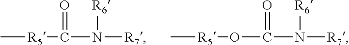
C[R5]C(=O)N([R7])[R6].C(=O)(N([R7])[R6])O[R5]C
